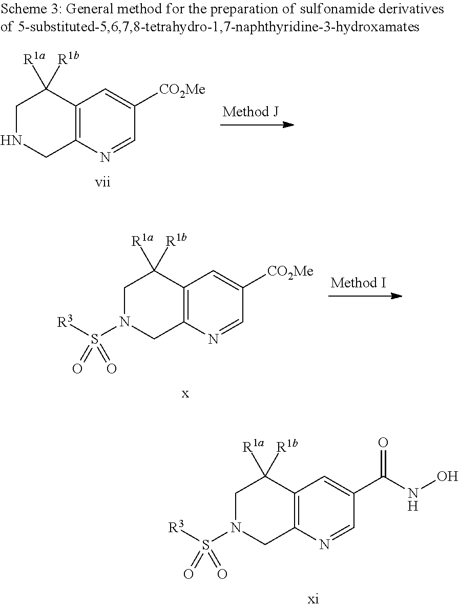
C12=C(N=CC([CO2Me])=C1)CN(S([R3])(=O)=O)CC2([R1b])[R1a].C12=C(N=CC(C(NO)=O)=C1)CN(S([R3])(=O)=O)CC2([R1b])[R1a].C12=C(N=CC([CO2Me])=C1)CNCC2([R1b])[R1a]
